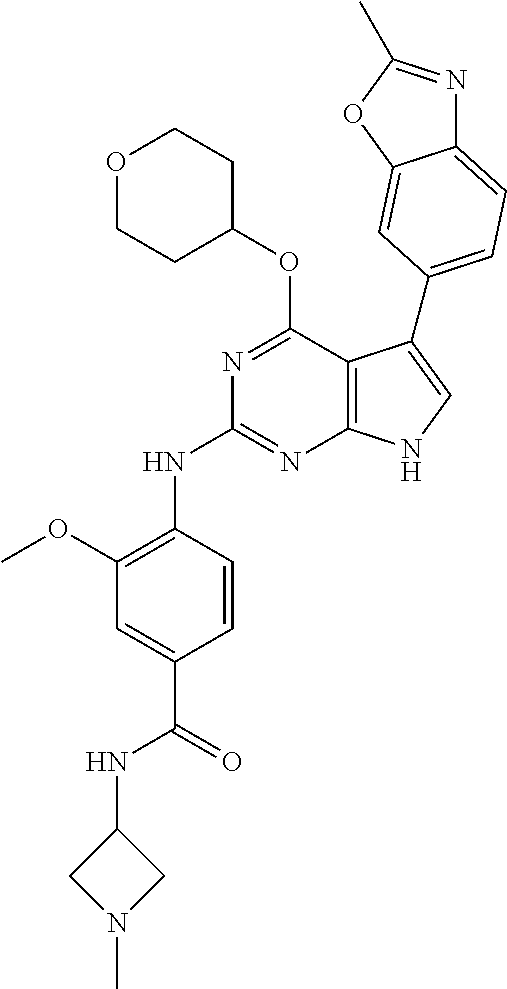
C1(NC(C2=CC(OC)=C(NC3=NC4=C(C(OC5CCOCC5)=N3)C(C3=CC=C5N=C(C)OC5=C3)=CN4)C=C2)=O)CN(C)C1
